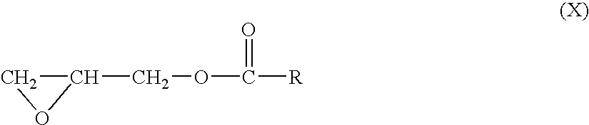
C1OC1COC([R])=O
